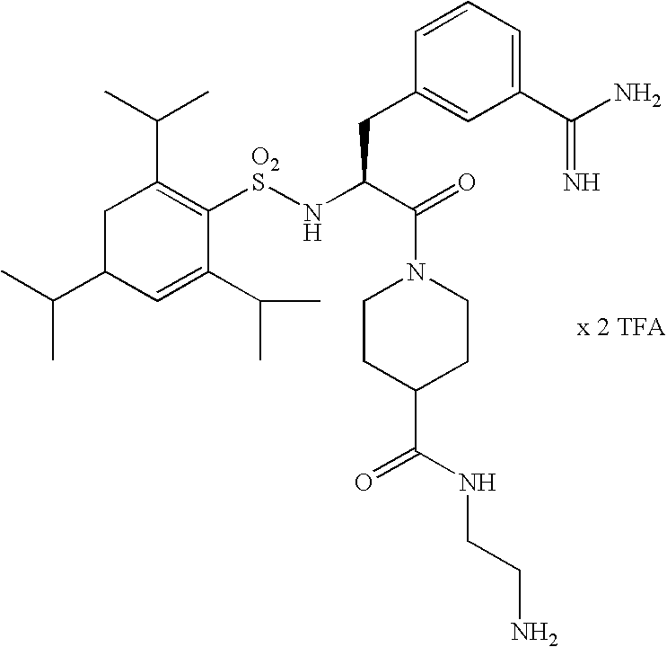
C1C(C(C)C)C=C(C(C)C)C([O2S]NC(C(=O)N2CCC(C(=O)NCCN)CC2)CC2=CC(C(N)=N)=CC=C2)=C1C(C)C
